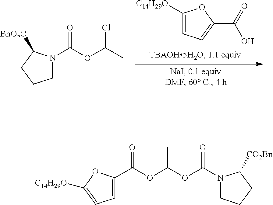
C1([C14H29O])=CC=C(C(=O)O)O1.N1(C(OC(C)Cl)=O)CCCC1[BnO2C].O(C(OC(N1CCCC1[CO2Bn])=O)C)C(C1=CC=C([C14H29O])O1)=O
